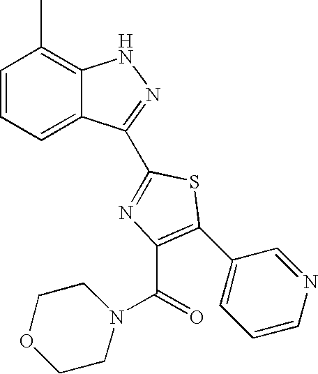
C1=CC=C2C(=C1C)NN=C2C1=NC(C(N2CCOCC2)=O)=C(C2=CC=CN=C2)S1
